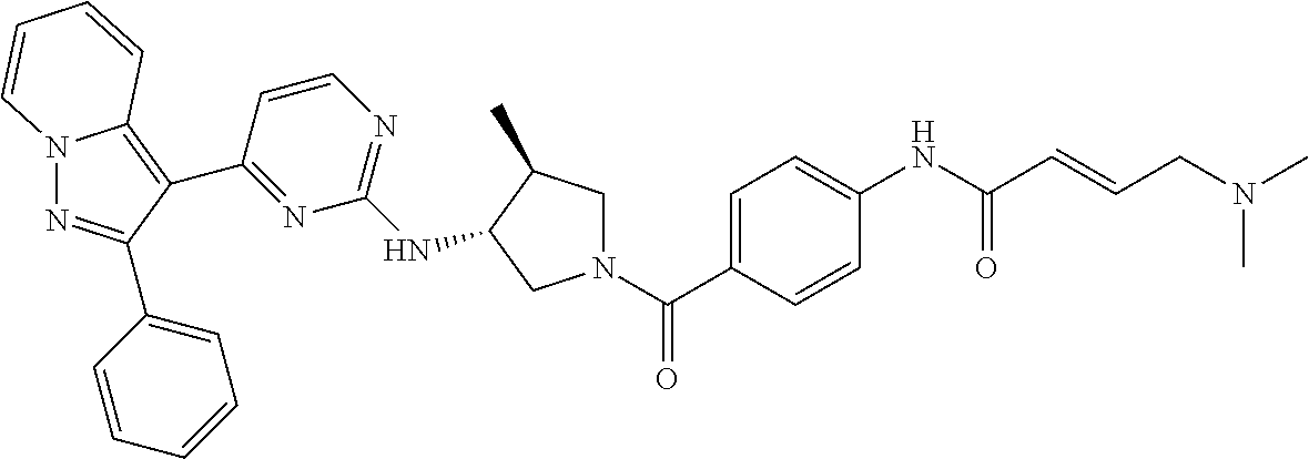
N12N=C(C3=CC=CC=C3)C(C3=NC(NC4C(C)CN(C(=O)C5=CC=C(NC(=O)C=CCN(C)C)C=C5)C4)=NC=C3)=C1C=CC=C2
